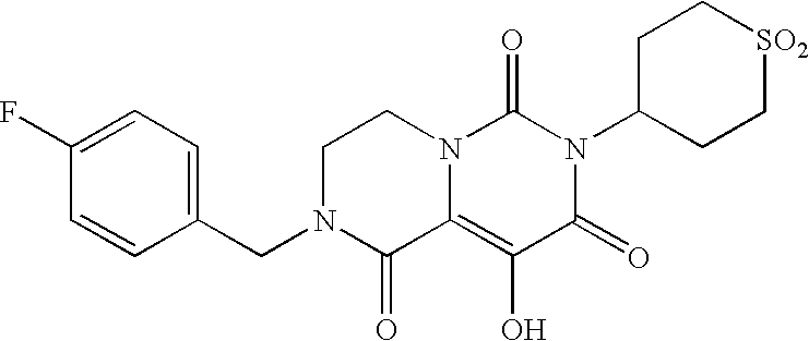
C1(CN2C(=O)C3=C(O)C(=O)N(C4CC[SO2]CC4)C(=O)N3CC2)=CC=C(F)C=C1
